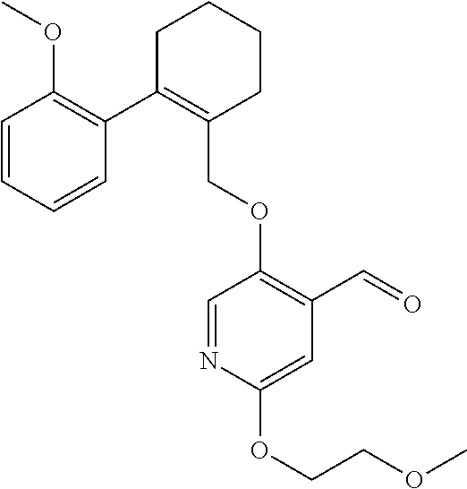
C1C(C2=C(OC)C=CC=C2)=C(COC2=C(C=O)C=C(OCCOC)N=C2)CCC1
